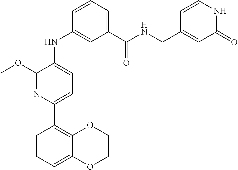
COC1=NC(C2=C3C(=CC=C2)OCCO3)=CC=C1NC1=CC(C(NCC2=CC(=O)NC=C2)=O)=CC=C1
